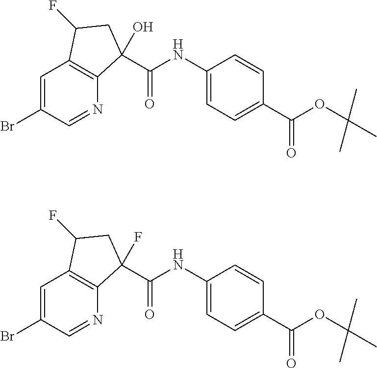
C1=C(Br)C=NC2=C1C(F)CC2(C(NC1=CC=C(C(OC(C)(C)C)=O)C=C1)=O)O.C1=C(Br)C=NC2=C1C(F)CC2(C(NC1=CC=C(C(OC(C)(C)C)=O)C=C1)=O)F
